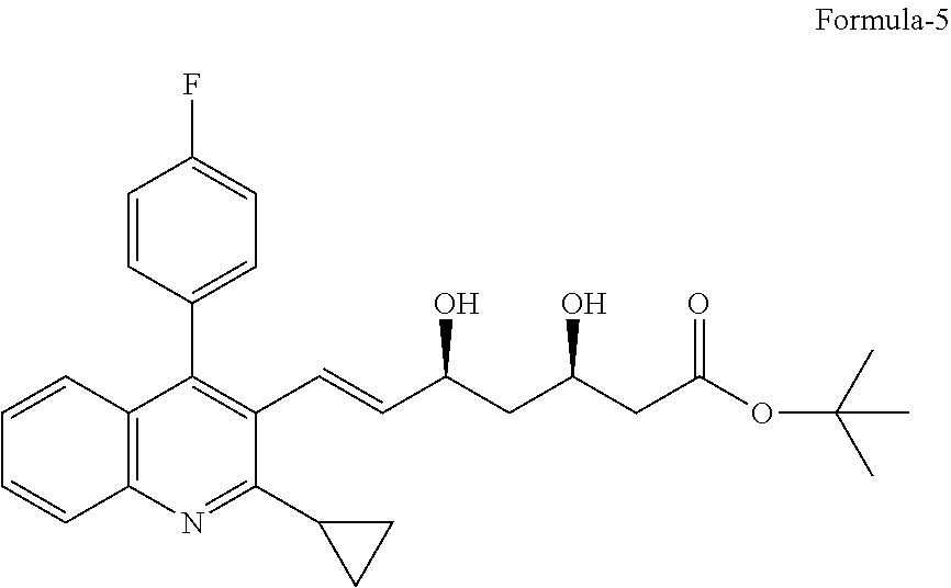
OC(CC(O)CC(OC(C)(C)C)=O)C=CC1=C(C2=CC=C(F)C=C2)C2=C(N=C1C1CC1)C=CC=C2
